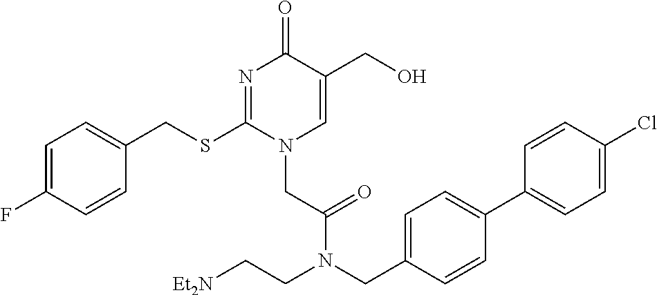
C1=C(F)C=CC(CSC2=NC(=O)C(CO)=CN2CC(=O)N(CC2=CC=C(C3=CC=C(Cl)C=C3)C=C2)CC[Et2N])=C1
